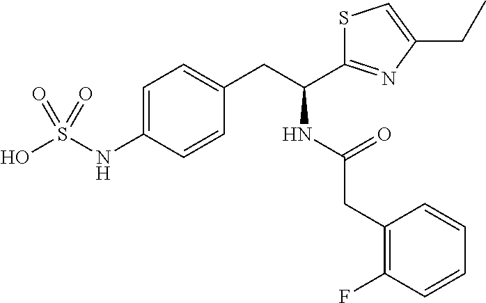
C1=C(NS(O)(=O)=O)C=CC(CC(NC(=O)CC2=C(F)C=CC=C2)C2=NC(CC)=CS2)=C1
